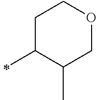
C1C(C)C(C)COC1
